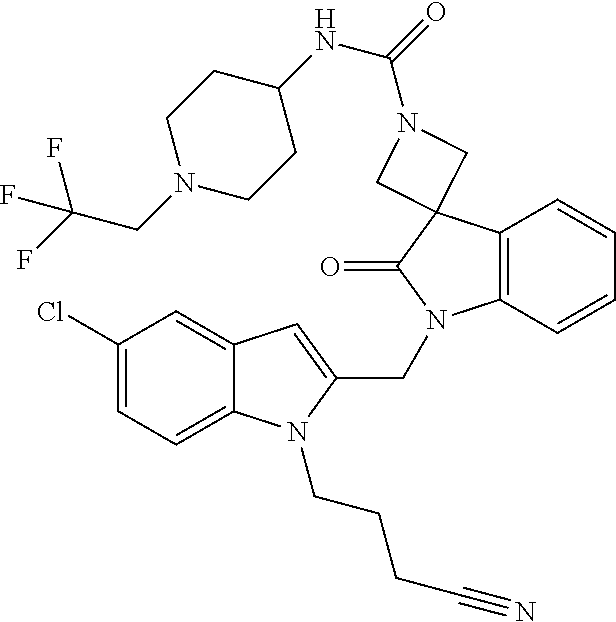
C1(Cl)=CC=C2C(=C1)C=C(CN1C3=C(C=CC=C3)C3(C1=O)CN(C(=O)NC1CCN(CC(F)(F)F)CC1)C3)N2CCCC#N
